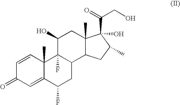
C1=CC2(C)C(=CC1=O)C(F)CC1C2(F)C(O)CC2(C)C1CC(C)C2(C(=O)CO)O
